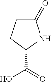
C(=O)(O)C1CCC(=O)N1
